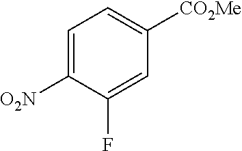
C1=C([O2N])C(F)=CC([CO2Me])=C1
